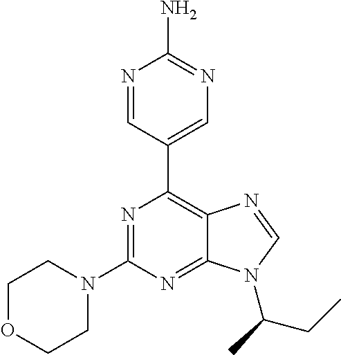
N1=CC(C2=C3C(=NC(N4CCOCC4)=N2)N(C(CC)C)C=N3)=CN=C1N
